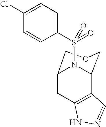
C12CC3=C(C(N1S(C1=CC=C(Cl)C=C1)(=O)=O)COC2)C=NN3
